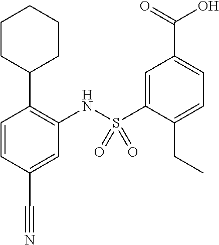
C1=CC(C#N)=CC(NS(C2=CC(C(=O)O)=CC=C2CC)(=O)=O)=C1C1CCCCC1
